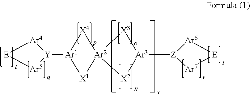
[Ar4]1[E][Ar5][Y]1[Ar1]1[X1][Ar2]2([X4]1)[X2][Ar3]([Z]1[Ar7][E][Ar6]1)[X3]2
